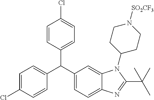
C1=C(Cl)C=CC(C(C2=CC=C3C(=C2)N(C2CCN([SO2CF3])CC2)C(C(C)(C)C)=N3)C2=CC=C(Cl)C=C2)=C1
